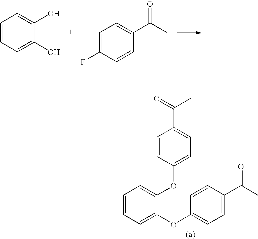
C1=CC=C(OC2=CC=C(C(C)=O)C=C2)C(OC2=CC=C(C(C)=O)C=C2)=C1.C1=CC=C(O)C(O)=C1.C1=C(F)C=CC(C(C)=O)=C1
